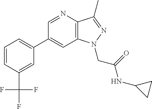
C1(C2=CC=CC(C(F)(F)F)=C2)=CC2=C(C(C)=NN2CC(NC2CC2)=O)N=C1
